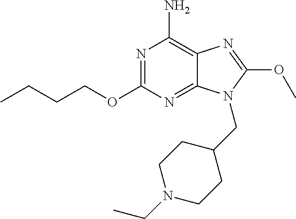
N1=C(OCCCC)N=C2C(=C1N)N=C(OC)N2CC1CCN(CC)CC1
